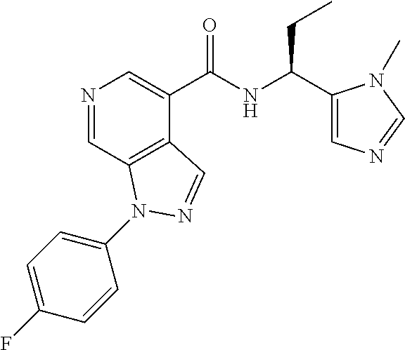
N1=CC2=C(C(C(NC(CC)C3=CN=CN3C)=O)=C1)C=NN2C1=CC=C(F)C=C1
